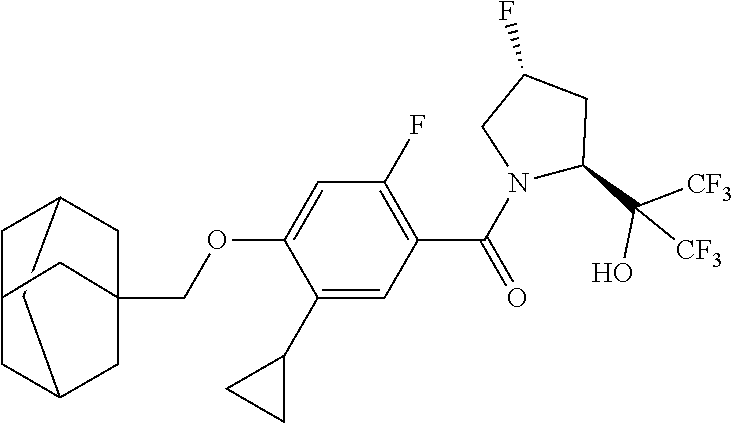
C1C2CC3(COC4=CC(F)=C(C(N5C(C([CF3])(O)[CF3])CC(F)C5)=O)C=C4C4CC4)CC(C2)CC1C3
